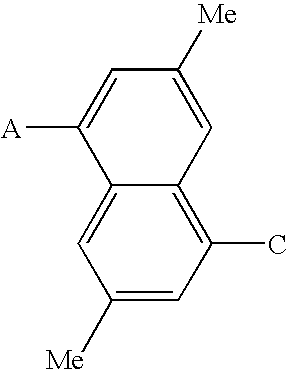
C1([Me])=CC(C)=C2C(=C1)C([A])=CC([Me])=C2
